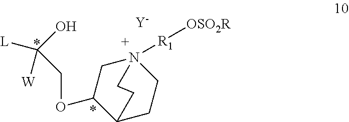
[Y].[OSO2R][R1]N12CC(OCC([W])([L])O)C(CC1)CC2
